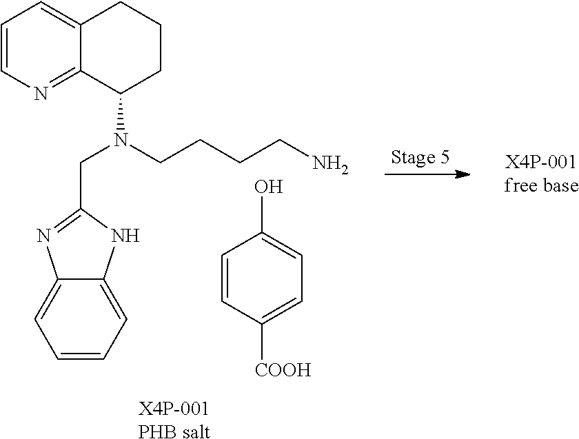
[X4P-001PHB salt].C1=CN=C2C(=C1)CCCC2N(CC1=NC2=CC=CC=C2N1)CCCCN.C1=CC([COOH])=CC=C1O
